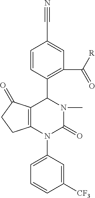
C1([CF3])=CC(N2C(=O)N(C)C(C3=C(C([R])=O)C=C(C#N)C=C3)C3=C2CCC3=O)=CC=C1
